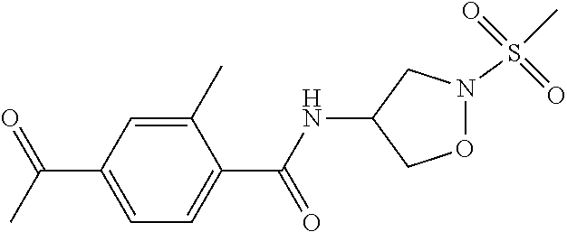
C1(C)=CC(C(C)=O)=CC=C1C(NC1CON(S(C)(=O)=O)C1)=O
